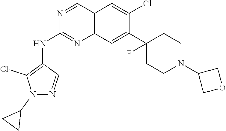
C12=C(C=C(C3(F)CCN(C4COC4)CC3)C(Cl)=C1)N=C(NC1=C(Cl)N(C3CC3)N=C1)N=C2
